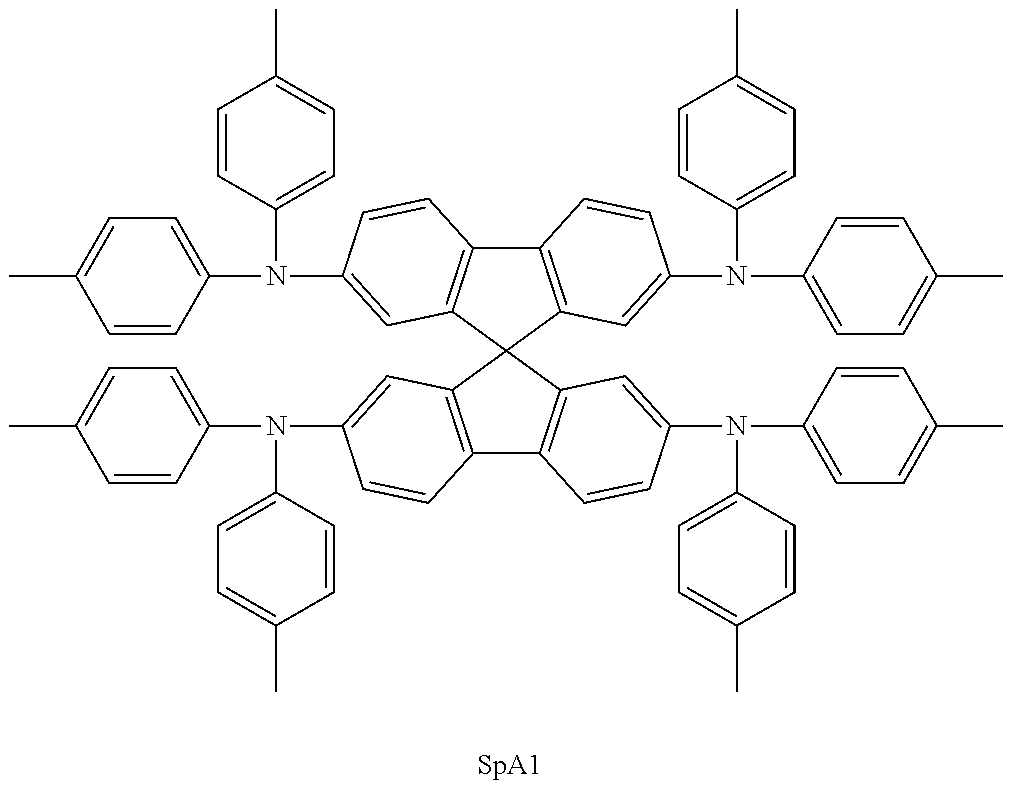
CC1=CC=C(N(C2=CC=C(C)C=C2)C2=CC3=C(C4=C(C=C(N(C5=CC=C(C)C=C5)C5=CC=C(C)C=C5)C=C4)C34C3=C(C5=C4C=C(N(C4=CC=C(C)C=C4)C4=CC=C(C)C=C4)C=C5)C=CC(N(C4=CC=C(C)C=C4)C4=CC=C(C)C=C4)=C3)C=C2)C=C1
